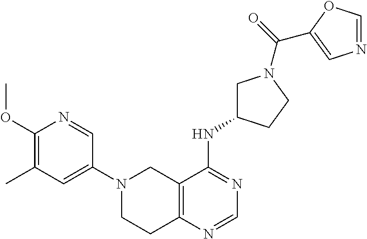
C12=C(N=CN=C1NC1CN(C(C3=CN=CO3)=O)CC1)CCN(C1=CC(C)=C(OC)N=C1)C2
